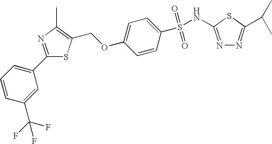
C1(C2=CC=CC(C(F)(F)F)=C2)=NC(C)=C(COC2=CC=C(S(NC3=NN=C(C(C)C)S3)(=O)=O)C=C2)S1
